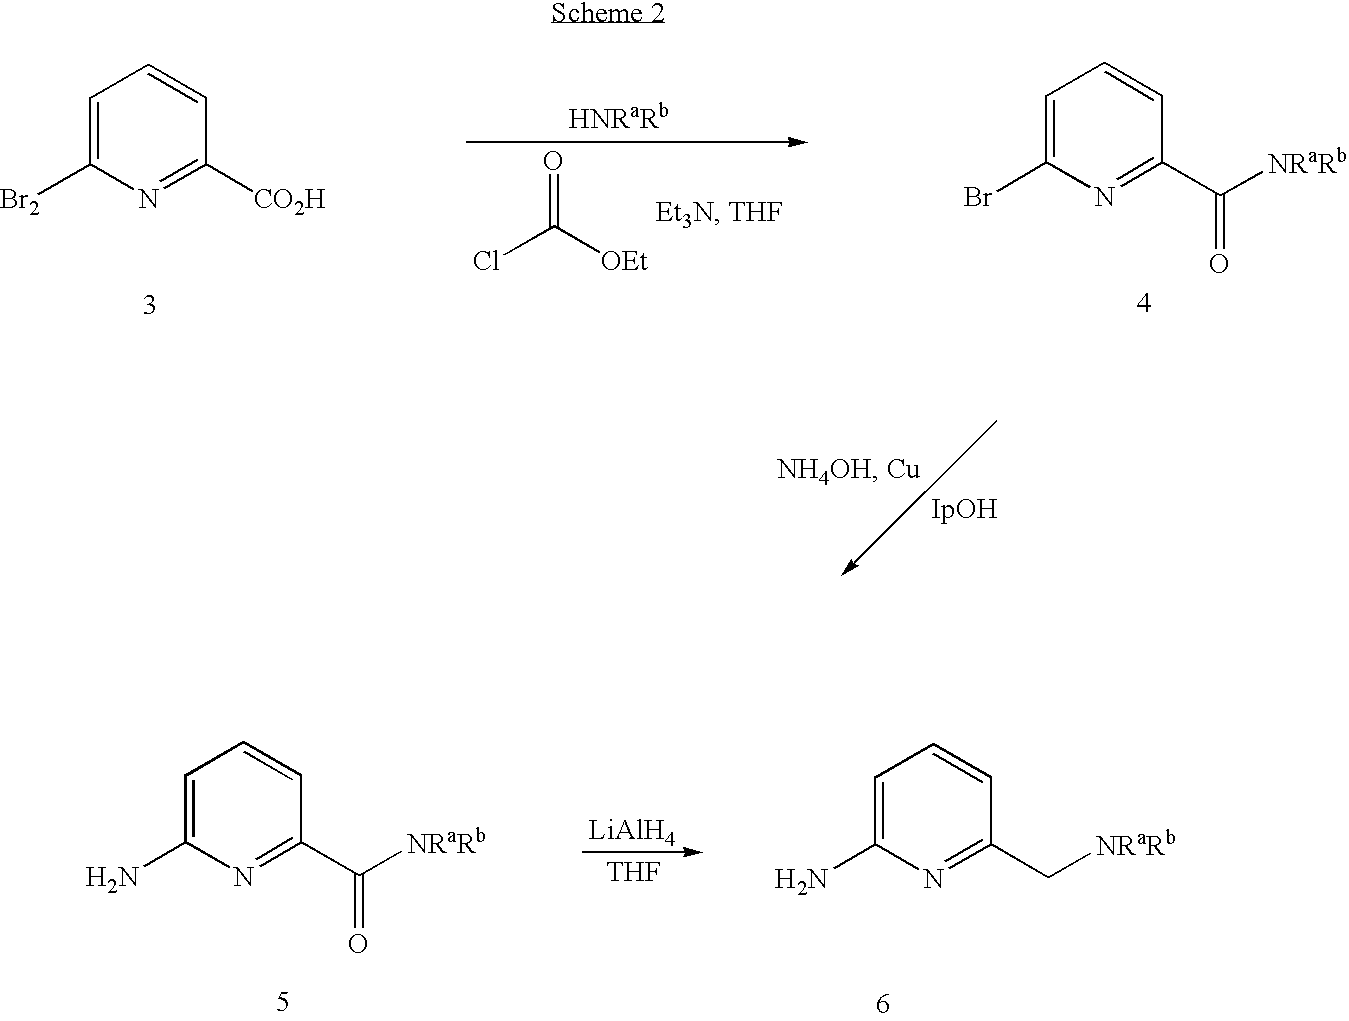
C1=C([Br2])N=C([CO2H])C=C1.ClC(=O)[OEt].[HNRaRb].C1=C(Br)N=C(C(=O)[NRaRb])C=C1.C1=C(N)N=C(C(=O)[NRaRb])C=C1.[LiAlH4].[THF].C1=C(N)N=C(C[NRaRb])C=C1
